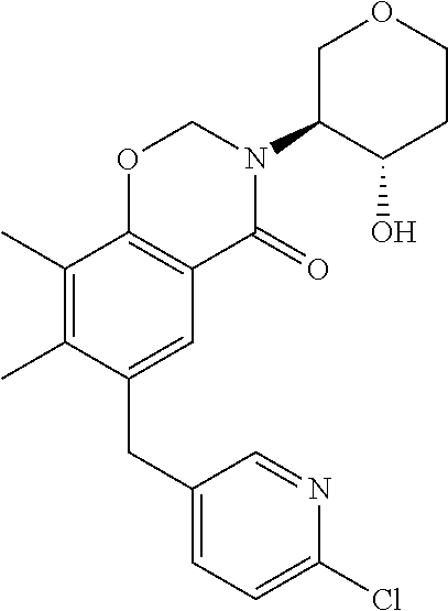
C1(CC2=CC3=C(C(C)=C2C)OCN(C2C(O)CCOC2)C3=O)=CC=C(Cl)N=C1
